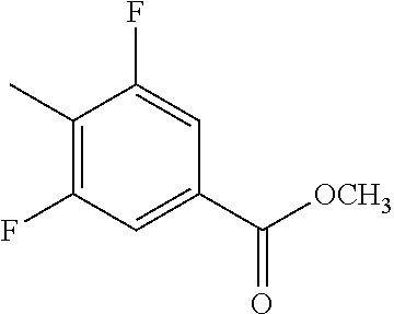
C1(C)=C(F)C=C(C([OCH3])=O)C=C1F
